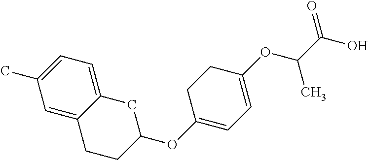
OC(C(OC1=CC=C(OC2CC3=CC=C(C)C=C3CC2)CC1)C)=O
